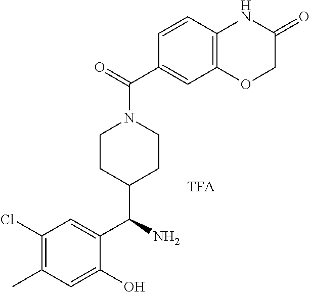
C1(Cl)=C(C)C=C(O)C(C(N)C2CCN(C(=O)C3=CC4=C(C=C3)NC(=O)CO4)CC2)=C1
